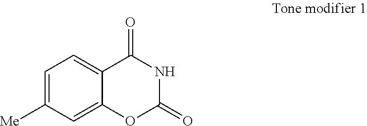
C1=C([Me])C=C2C(=C1)C(=O)NC(=O)O2
